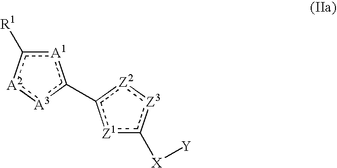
[A1]1c([R1])[A2]:[A3]c1-c1[Z1]c([X][Y])[Z3]:[Z2]1
